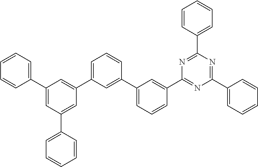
C1(C2=CC(C3=CC=CC=C3)=CC(C3=CC=CC(C4=CC=CC(C5=NC(C6=CC=CC=C6)=NC(C6=CC=CC=C6)=N5)=C4)=C3)=C2)=CC=CC=C1
